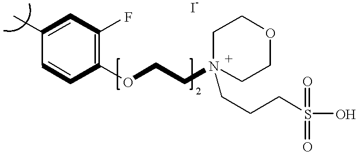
C1(C)=CC(F)=C(OCCN2(CCCS(=O)(=O)O)CCOCC2)C=C1
